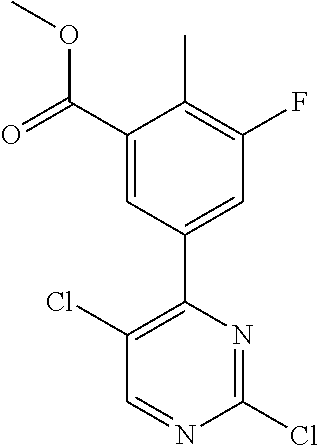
C1(Cl)=C(C2=CC(F)=C(C)C(C(=O)OC)=C2)N=C(Cl)N=C1
